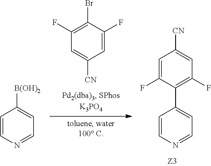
C1=CN=CC=C1[B(OH)2].C1=C(F)C(Br)=C(F)C=C1[CN].C1=CN=CC=C1C1=C(F)C=C([CN])C=C1F
